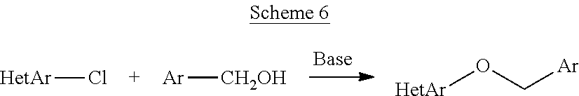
[HetAr]Cl.[Ar][CH2OH].[HetAr]OC[Ar]
